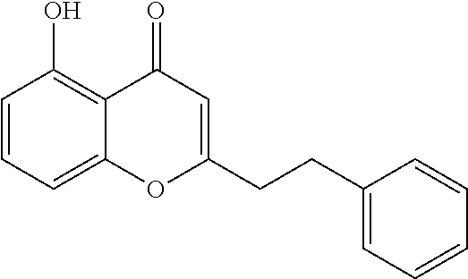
C1=CC=C2C(=C1O)C(=O)C=C(CCC1=CC=CC=C1)O2
